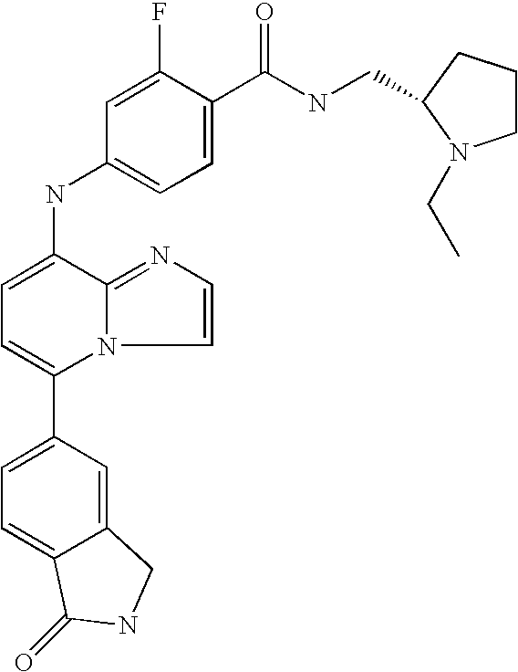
C1(C2=CC=C3C(=C2)CNC3=O)=CC=C(NC2=CC=C(C(NCC3CCCN3CC)=O)C(F)=C2)C2=NC=CN12
